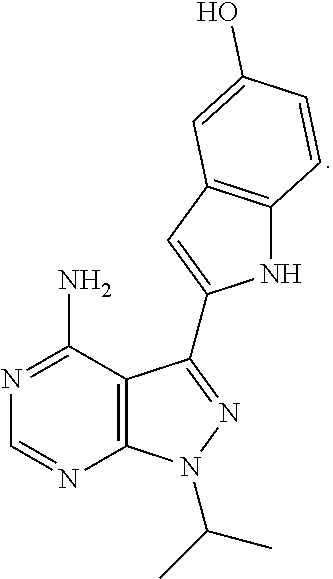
N1=C(N)C2=C(N=C1)N(C(C)C)N=C2C1=CC2=C(N1)C=CC(O)=C2
